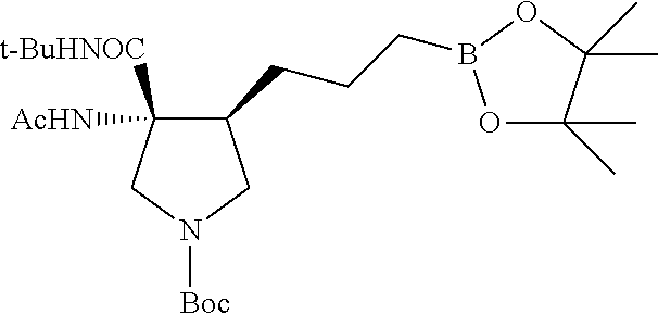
C1(CCCB2OC(C)(C)C(C)(C)O2)C([t-BuHNOC])([AcHN])CN([Boc])C1
